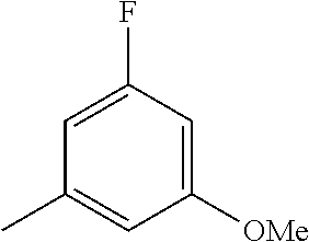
C1=C(F)C=C([OMe])C=C1C
